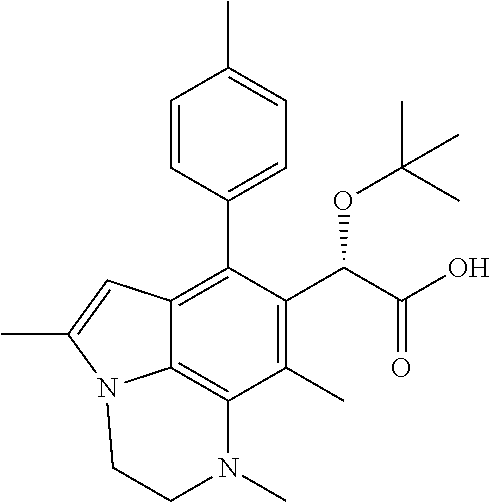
C1(C)=C(C(C(O)=O)OC(C)(C)C)C(C2=CC=C(C)C=C2)=C2C3=C1N(C)CCN3C(C)=C2
